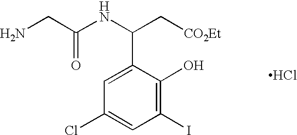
Cl.NCC(NC(C[CO2Et])C1=CC(Cl)=CC(I)=C1O)=O
